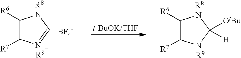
C1([R6])C([R7])N=CN1.[R8].[R9].[BF4-].C1([R6])C([R7])NC([OtBu])([H])N1.[R8].[R9]
